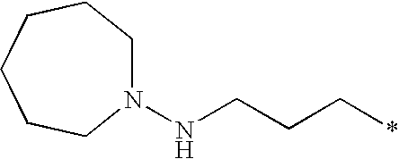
N1(NCCC*)CCCCCC1
